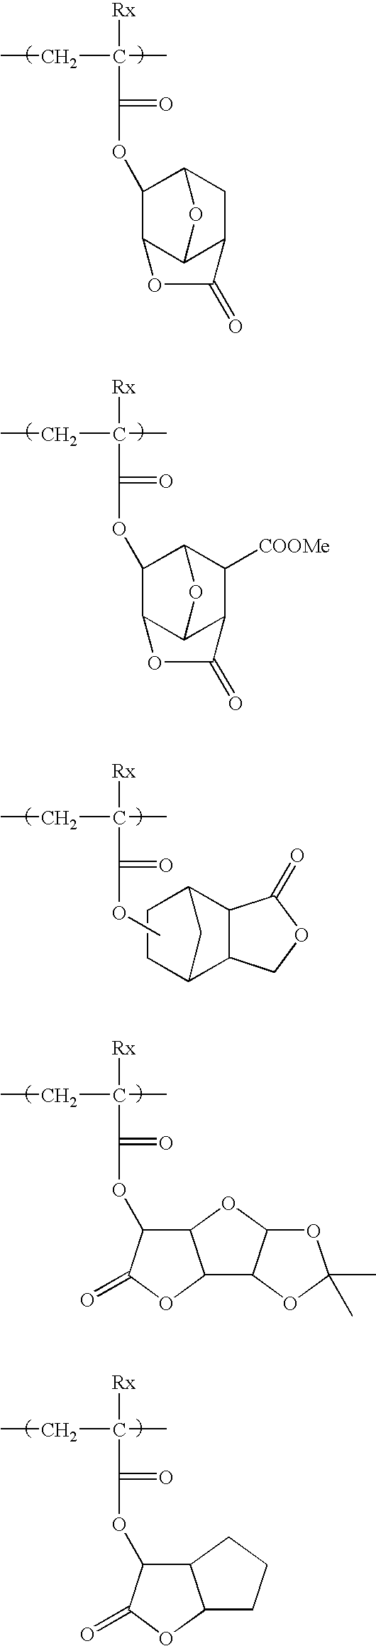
C(=O)(C(C)(CC)[Rx])OC1C2C3C(CC1O3)C(=O)O2.C(=O)(C(C)(CC)[Rx])OC1C2C3C(C([COOMe])C1O3)C(=O)O2.C(=O)(C(C)(CC)[Rx])OC.C1CC2C3C(C1C2)C(=O)OC3.C(=O)(C(C)(CC)[Rx])OC1C2C(OC1=O)C1C(O2)OC(C)(C)O1.C(=O)(C(C)(CC)[Rx])OC1C2C(OC1=O)CCC2
